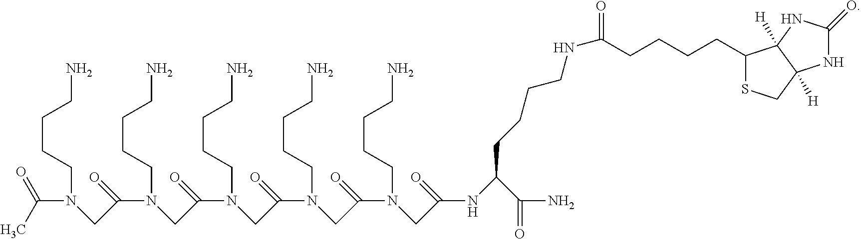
C(N(CC(=O)N(CC(=O)N(CC(=O)N(CC(=O)N(CC(=O)NC(C(N)=O)CCCCNC(CCCCC1SCC2([H])C1([H])NC(=O)N2)=O)CCCCN)CCCCN)CCCCN)CCCCN)CCCCN)(C)=O
